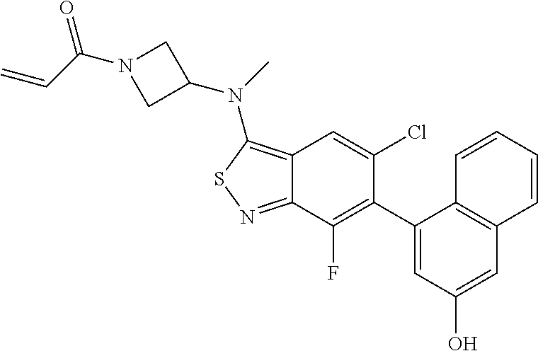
C12=C(N(C3CN(C(C=C)=O)C3)C)SN=C1C(F)=C(C1=CC(O)=CC3=C1C=CC=C3)C(Cl)=C2
